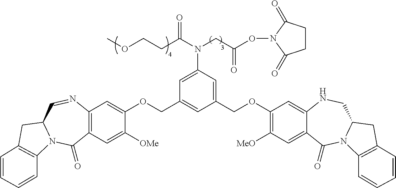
C12=C(C=C([OMe])C(OCC3=CC(COC4=C([MeO])C=C5C(=C4)NCC4N(C5=O)C5=C(C4)C=CC=C5)=CC(N(CC(ON4C(=O)CCC4=O)=O)C(CCOC)=O)=C3)=C1)C(=O)N1C(C=N2)CC2=C1C=CC=C2
